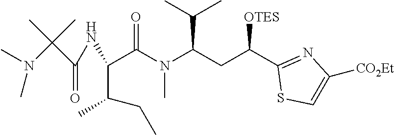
C(C(NC(C(N(C(CC(C1=NC([CO2Et])=CS1)[OTES])C(C)C)C)=O)C(C)CC)=O)(N(C)C)(C)C
